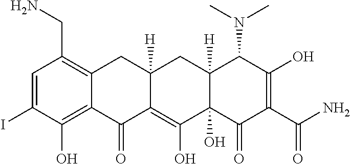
NCC1=C2C(=C(O)C(I)=C1)C(=O)C1=C(O)C3(O)C([H])(CC1([H])C2)C(N(C)C)C(O)=C(C(N)=O)C3=O
